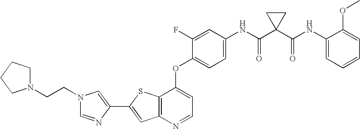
C12=C(SC(C3=CN(CCN4CCCC4)C=N3)=C1)C(OC1=CC=C(NC(C3(C(NC4=CC=CC=C4OC)=O)CC3)=O)C=C1F)=CC=N2
